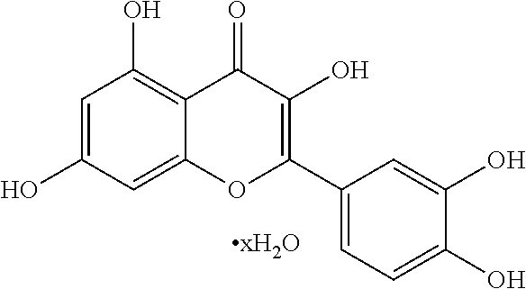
C1=C(O)C=C2C(=C1O)C(=O)C(O)=C(C1=CC=C(O)C(O)=C1)O2
